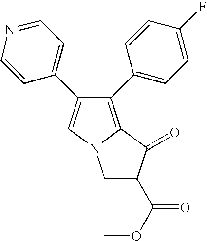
C1=NC=CC(C2=CN3C(=C2C2=CC=C(F)C=C2)C(=O)C(C(OC)=O)C3)=C1
